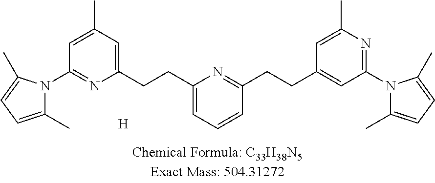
[H].C1(CCC2=CC=CC(CCC3=CC(N4C(C)=CC=C4C)=NC(C)=C3)=N2)=CC(C)=CC(N2C(C)=CC=C2C)=N1
